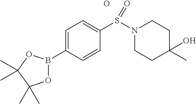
O.C1=C(B2OC(C)(C)C(C)(C)O2)C=CC(S(=O)N2CCC(O)(C)CC2)=C1
